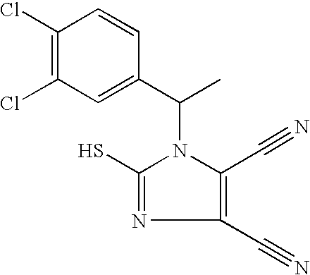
C1(Cl)=C(Cl)C=C(C(C)N2C(C#N)=C(C#N)N=C2S)C=C1
